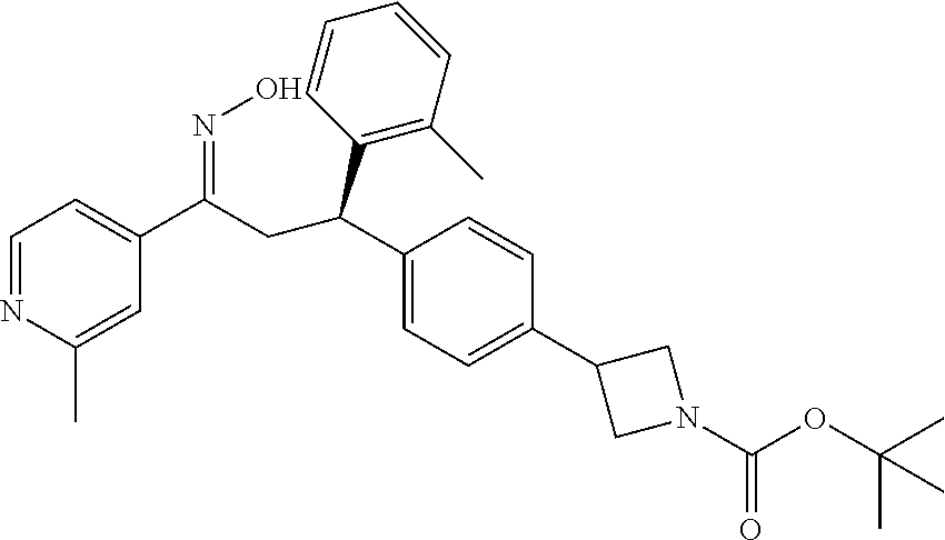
C1(C(CC(C2=C(C)C=CC=C2)C2=CC=C(C3CN(C(OC(C)(C)C)=O)C3)C=C2)=NO)=CC=NC(C)=C1
